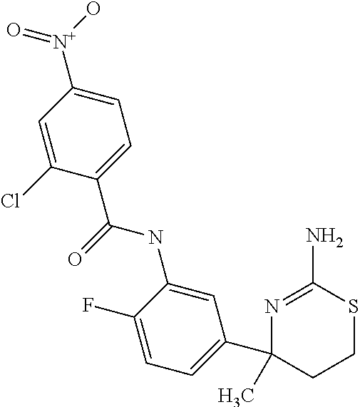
C1(C(=O)NC2=CC(C3(C)CCSC(N)=N3)=CC=C2F)=CC=C([N+](=O)O)C=C1Cl
